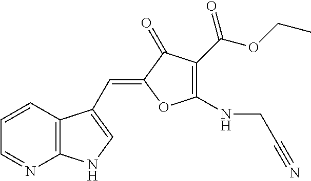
C1=CC2=C(N=C1)NC=C2C=C1C(=O)C(C(=O)OCC)=C(NCC#N)O1
